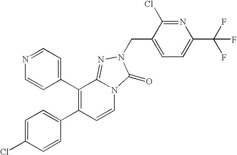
C1(C2=C(C3=CC=C(Cl)C=C3)C=CN3C2=NN(CC2=CC=C(C(F)(F)F)N=C2Cl)C3=O)=CC=NC=C1
